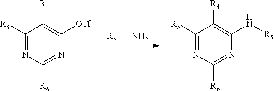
[R5]N.C1([R3])=NC([R6])=NC([OTf])=C1[R4].C1([R3])=NC([R6])=NC(N[R5])=C1[R4]
